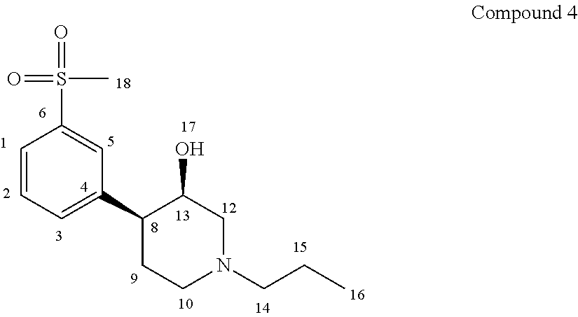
C1=CC=C(C2CCN(CCC)CC2O)C=C1S(C)(=O)=O
